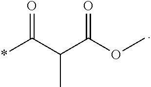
*C(C(C(OC)=O)C)=O
